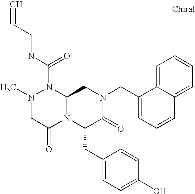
CN1CC(=O)N2C(N1C(NCC#C)=O)CN(CC1=CC=CC3=CC=CC=C13)C(=O)C2CC1=CC=C(O)C=C1
